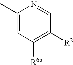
C1(C)=CC([R6b])=C([R2])C=N1
